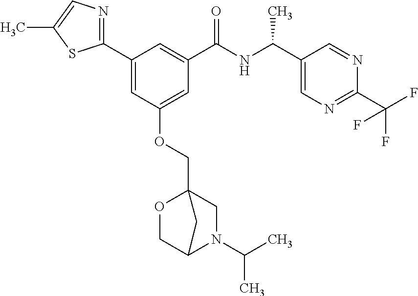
C1(C2=CC(OCC34OCC(N(C(C)C)C3)C4)=CC(C(NC(C3=CN=C(C(F)(F)F)N=C3)C)=O)=C2)=NC=C(C)S1
